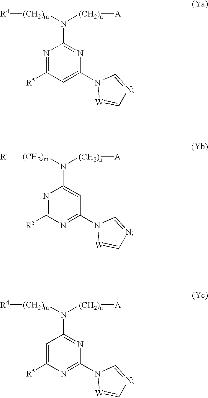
N1=C([R5])C=C(N2[W]=CN=C2)N=C1N([(CH2)m][R4])[(CH2)n][A].N1=C([R5])N=C(N2[W]=CN=C2)C=C1N([(CH2)m][R4])[(CH2)n][A].C1=C([R5])N=C(N2[W]=CN=C2)N=C1N([(CH2)m][R4])[(CH2)n][A]
